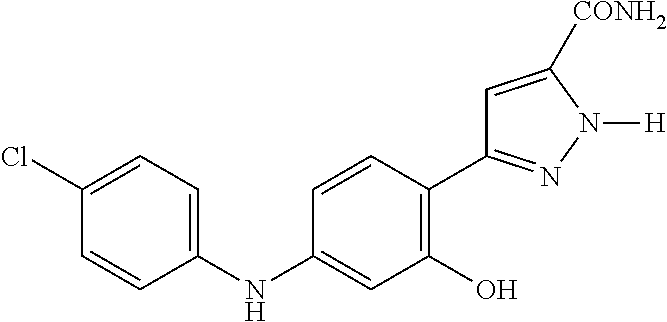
C1(NC2=CC=C(Cl)C=C2)=CC(O)=C(C2=NN([H])C([CONH2])=C2)C=C1
